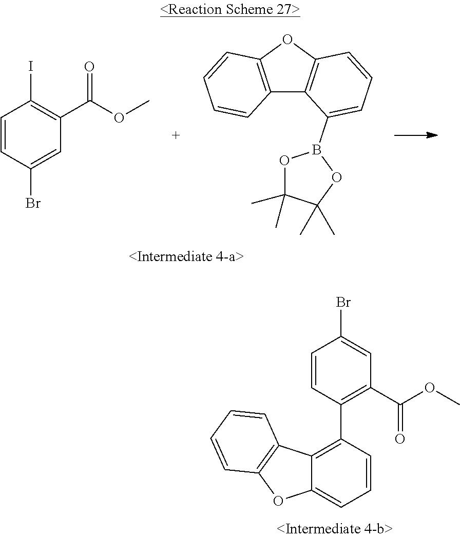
C12=C(OC3=C1C(B1OC(C)(C)C(C)(C)O1)=CC=C3)C=CC=C2.C1=CC(Br)=CC(C(OC)=O)=C1I.C1=CC(C2=C3C(=CC=C2)OC2=C3C=CC=C2)=C(C(OC)=O)C=C1Br
